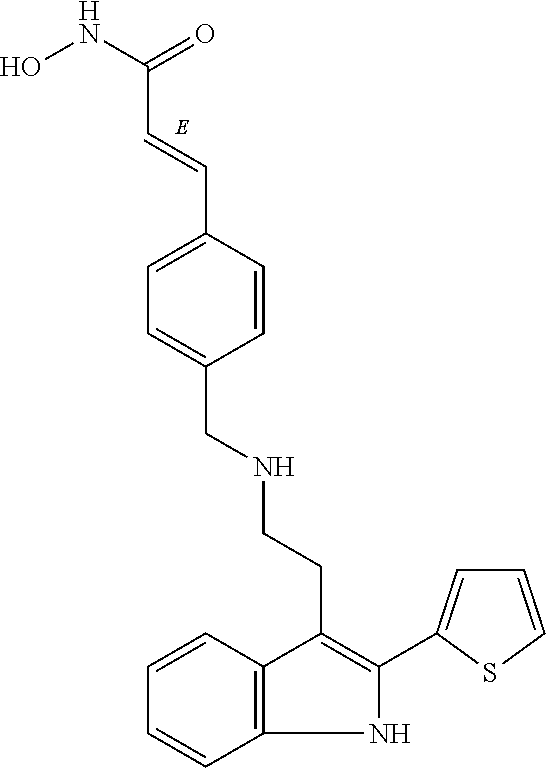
ONC(=O)C=CC1=CC=C(CNCCC2=C(C3=CC=CS3)NC3=C2C=CC=C3)C=C1
